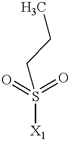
O=S(=O)([X1])CCC
